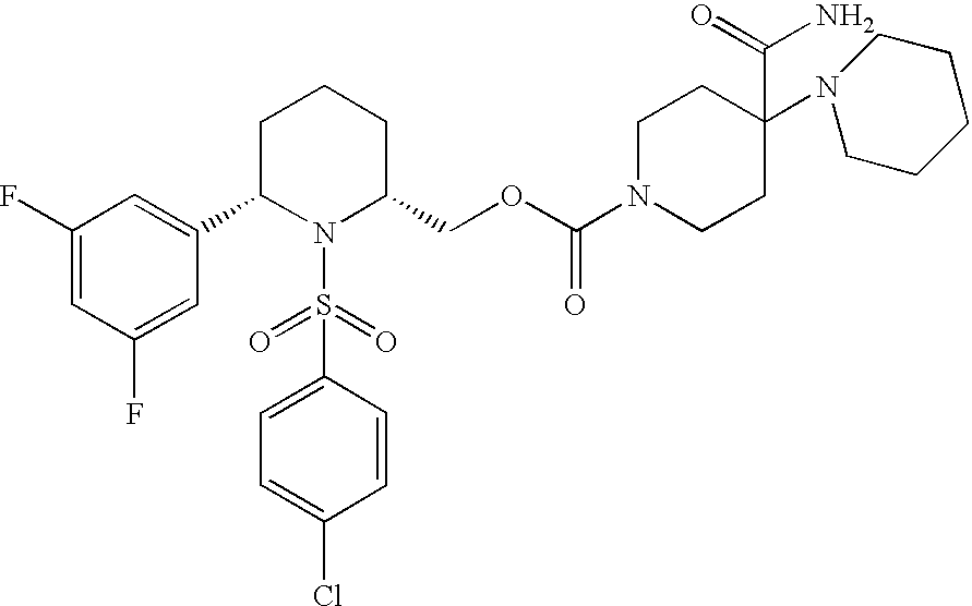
C1(F)=CC(F)=CC(C2N(S(C3=CC=C(Cl)C=C3)(=O)=O)C(COC(N3CCC(N4CCCCC4)(C(=O)N)CC3)=O)CCC2)=C1
